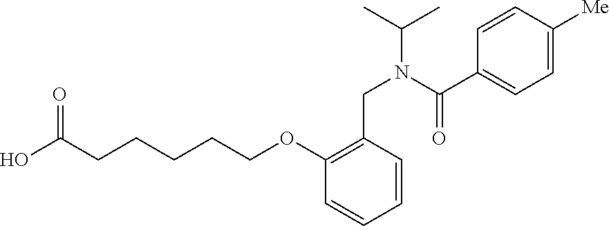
C(CCCOC1=C(CN(C(C)C)C(C2=CC=C([Me])C=C2)=O)C=CC=C1)CC(O)=O
